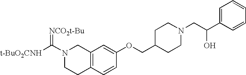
N1(C([t-BuO2CNH])=[NCO2t-Bu])CCC2=C(C1)C=C(OCC1CCN(CC(C3=CC=CC=C3)O)CC1)C=C2
